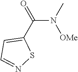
C1(C(N(C)[OMe])=O)=CC=NS1
